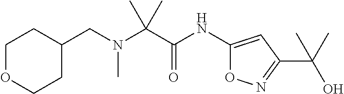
C1OCCC(CN(C(C(NC2=CC(C(C)(O)C)=NO2)=O)(C)C)C)C1
